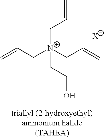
C=CC[N+](CC=C)(CC=C)CCO.[X]
